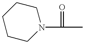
C1CCN(C(=O)C)CC1
